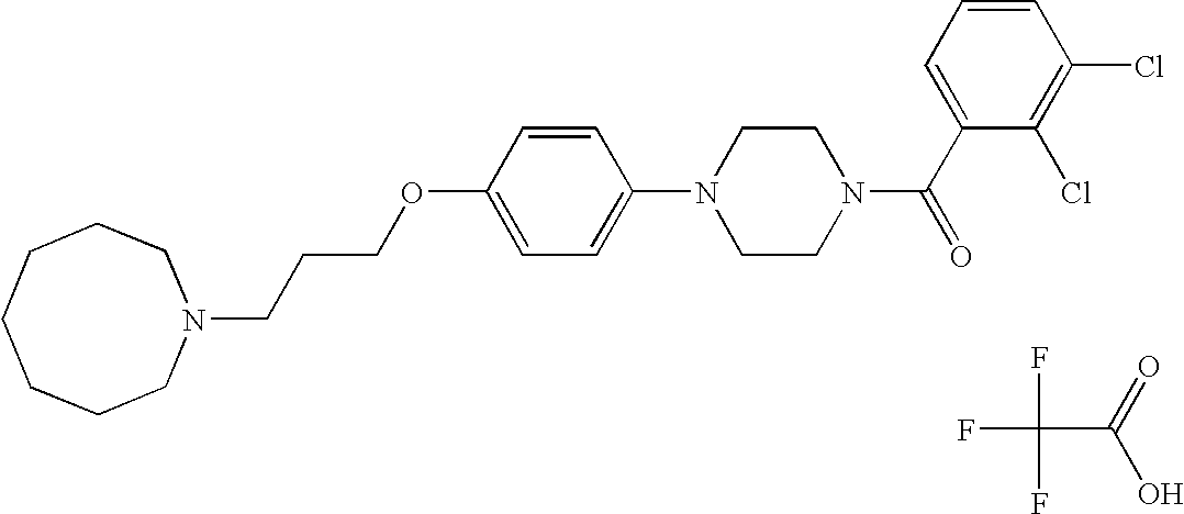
N1(CCCOC2=CC=C(N3CCN(C(C4=CC=CC(Cl)=C4Cl)=O)CC3)C=C2)CCCCCCC1.FC(F)(F)C(O)=O
